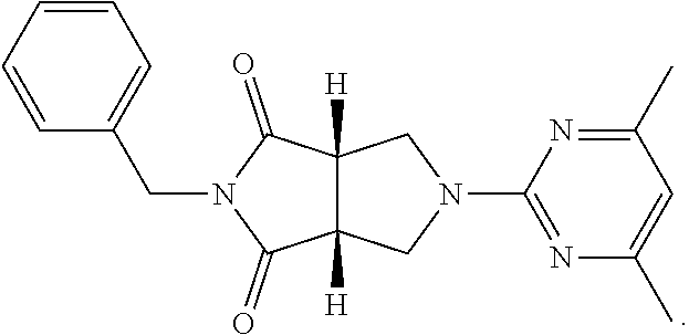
C1=CC=C(CN2C(=O)C3([H])C([H])(C2=O)CN(C2=NC(C)=CC(C)=N2)C3)C=C1
